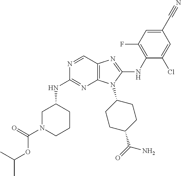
N1=CC2=C(N=C1NC1CN(C(=O)OC(C)C)CCC1)N(C1CCC(C(=O)N)CC1)C(NC1=C(F)C=C(C#N)C=C1Cl)=N2
